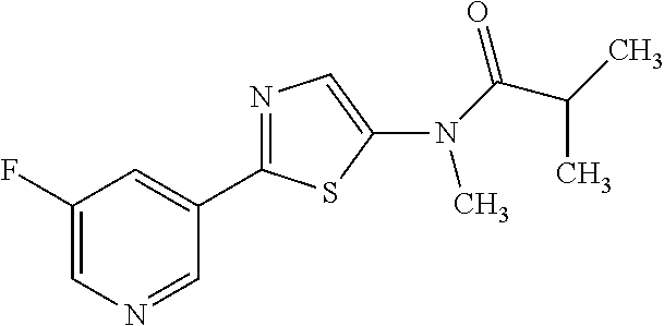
C1=C(F)C=C(C2=NC=C(N(C(C(C)C)=O)C)S2)C=N1
